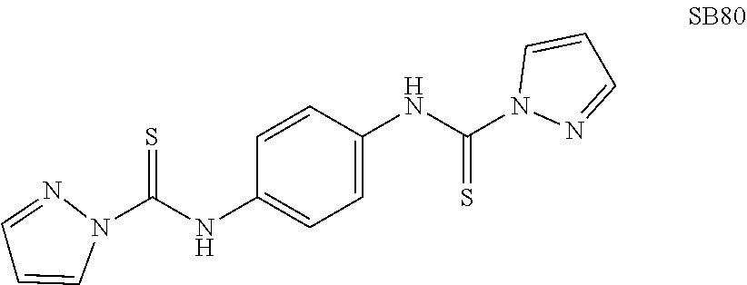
N1(C(NC2=CC=C(NC(N3N=CC=C3)=S)C=C2)=S)N=CC=C1
